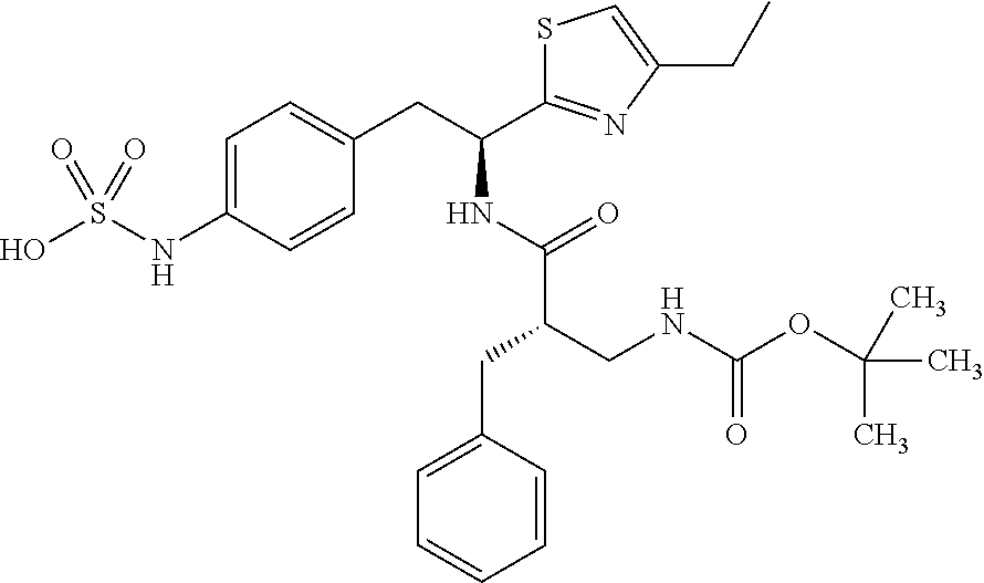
C1=C(NS(O)(=O)=O)C=CC(CC(C2=NC(CC)=CS2)NC(=O)C(CNC(OC(C)(C)C)=O)CC2=CC=CC=C2)=C1
